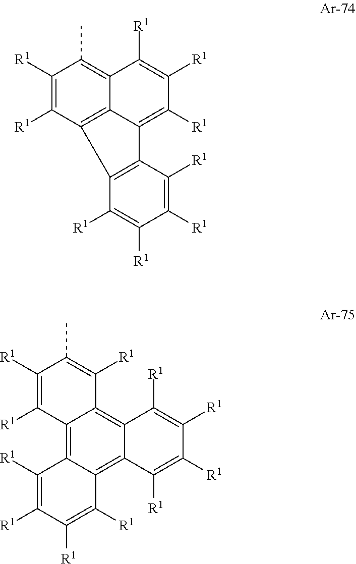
C1([R1])=C([R1])C2=C3C(=C1C)C([R1])=C([R1])C([R1])=C3C1=C2C([R1])=C([R1])C([R1])=C1[R1].C1([R1])=C([R1])C2=C3C(=C4C(=C2C([R1])=C1C)C([R1])=C([R1])C([R1])=C4[R1])C([R1])=C([R1])C([R1])=C3[R1]
